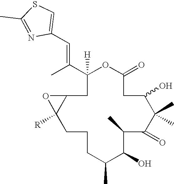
C1(C(C)=CC2=CSC(C)=N2)([H])OC(=O)CC(O)C(C)(C)C(=O)C(C)C(O)C(C)CCCC2([R])C(C1)O2
